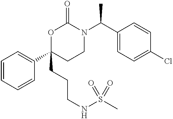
C1=CC=CC(C2(CCCNS(C)(=O)=O)CCN(C(C3=CC=C(Cl)C=C3)C)C(=O)O2)=C1
